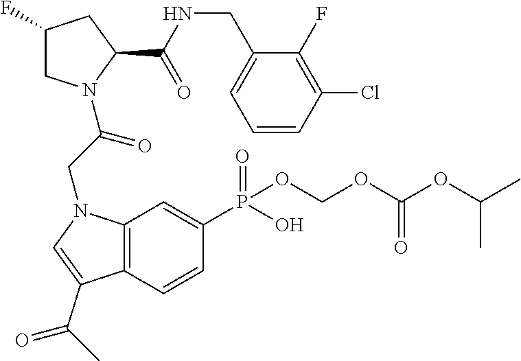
C1(F)CN(C(=O)CN2C3=C(C=CC(P(=O)(OCOC(OC(C)C)=O)O)=C3)C(C(=O)C)=C2)C(C(NCC2=CC=CC(Cl)=C2F)=O)C1
